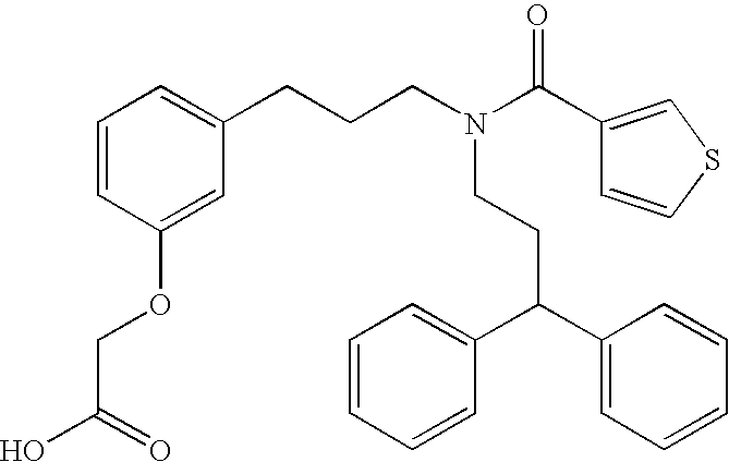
N(CCC(C1=CC=CC=C1)C1=CC=CC=C1)(CCCC1=CC=CC(OCC(O)=O)=C1)C(C1=CSC=C1)=O
